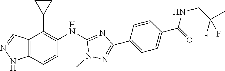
C12=C(C=CC(NC3=NC(C4=CC=C(C(NCC(F)(C)F)=O)C=C4)=NN3C)=C1C1CC1)NN=C2
